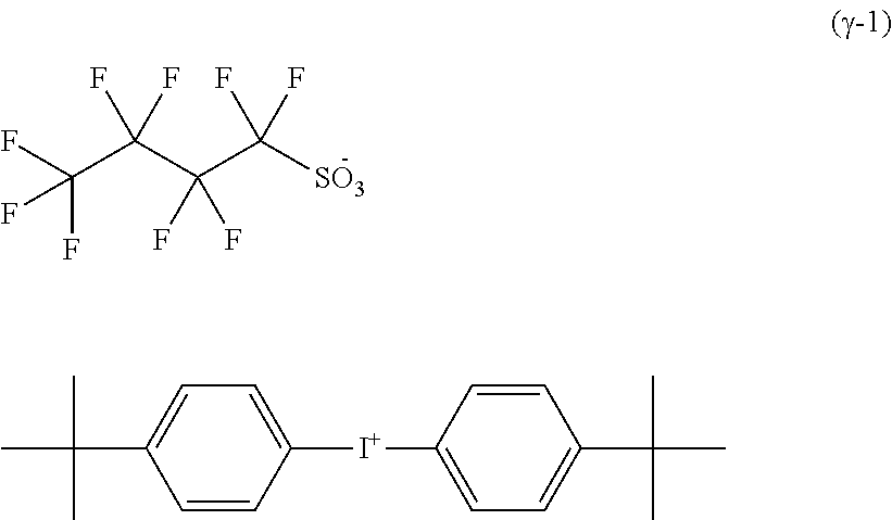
FC(C(C(C([SO3])(F)F)(F)F)(F)F)(F)F.CC(C)(C)C1=CC=C([I+]C2=CC=C(C(C)(C)C)C=C2)C=C1
